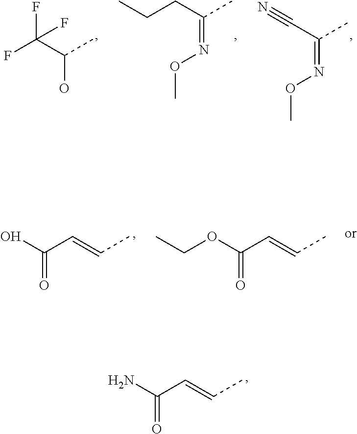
NC(C=CC)=O.C(C(C)=NOC)#N.C(C(C)=NOC)CC.FC(C(C)O)(F)F.OC(C=CC)=O.O(C(C=CC)=O)CC
